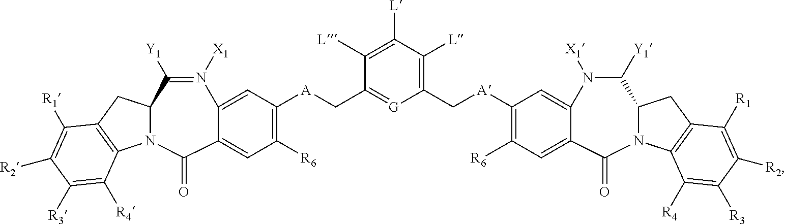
N12C(CC3=C1C([R4])=C([R3])C([R2])=C3[R1])C([Y1])=N([X1])C1=CC([A]CC3=[G]C(C[A]C4=C([R6])C=C5C(=O)N6C(CC7=C6C([R4])=C([R3])C([R2])=C7[R1])C([Y1])N([X1])C5=C4)=C([L])C([L])=C3[L])=C([R6])C=C1C2=O
